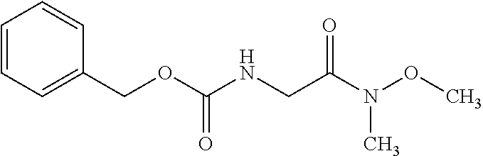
C1=CC=C(COC(NCC(N(C)OC)=O)=O)C=C1
